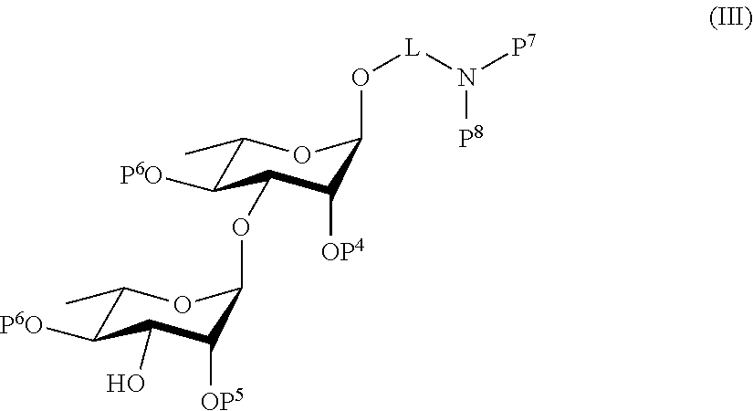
C1(C)C([P6O])C(O)C([OP5])C(OC2C([P6O])C(C)OC(O[L]N([P7])[P8])C2[OP4])O1
